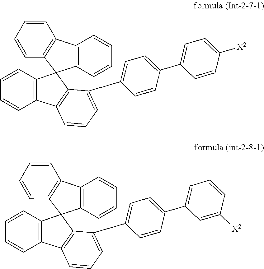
C12=C(C=CC=C1)C1(C3=C2C=CC=C3)C2=C(C3=C1C(C1=CC=C(C4=CC=C([X2])C=C4)C=C1)=CC=C3)C=CC=C2.C12=C(C=CC=C1)C1(C3=C2C=CC=C3)C2=C(C3=C1C(C1=CC=C(C4=CC=CC([X2])=C4)C=C1)=CC=C3)C=CC=C2
